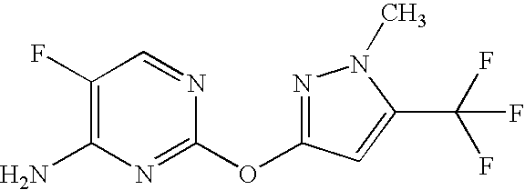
C1(F)=C(N)N=C(OC2=NN(C)C(C(F)(F)F)=C2)N=C1
